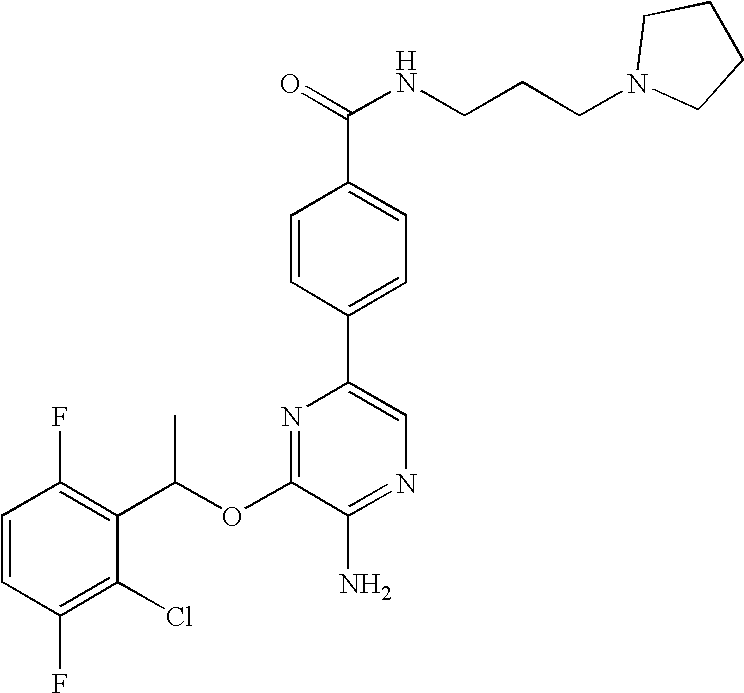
C1=CC(F)=C(C(OC2=NC(C3=CC=C(C(NCCCN4CCCC4)=O)C=C3)=CN=C2N)C)C(Cl)=C1F
